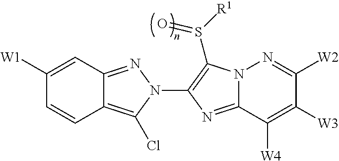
C1([W1])=CC2=NN(C3=C(S([R1])=O)N4C(=N3)C([W4])=C([W3])C([W2])=N4)C(Cl)=C2C=C1
